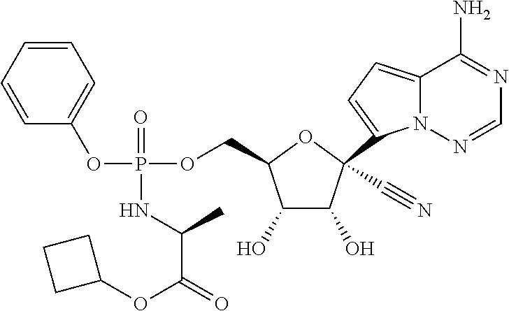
C12=CC=C(C3(C#N)C(O)C(O)C(COP(OC4=CC=CC=C4)(=O)NC(C(OC4CCC4)=O)C)O3)N1N=CN=C2N
